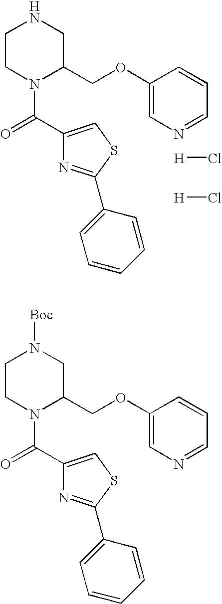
C1CN(C(=O)C2=CSC(C3=CC=CC=C3)=N2)C(COC2=CN=CC=C2)CN1.[H]Cl.[H]Cl.C1CN(C(=O)C2=CSC(C3=CC=CC=C3)=N2)C(COC2=CN=CC=C2)CN1[Boc]
